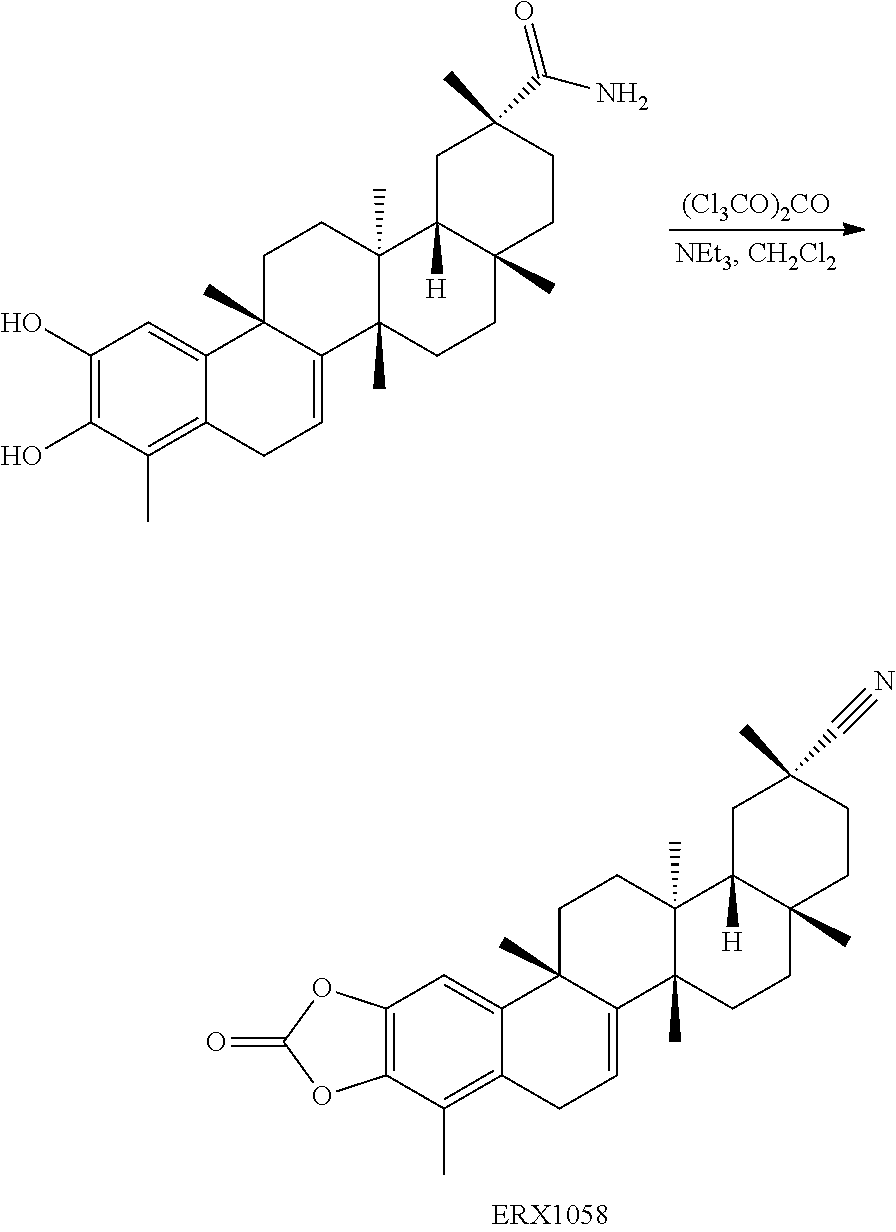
C12=C(C(C)=C3C(=C1)C1(C)C(=CC3)C3(C)C(C)(CC1)C1([H])C(C)(CC3)CCC(C)(C#N)C1)OC(=O)O2.C1(O)=C(O)C(C)=C2C(=C1)C1(C)C(=CC2)C2(C)C(C)(CC1)C1([H])C(C)(CC2)CCC(C)(C(N)=O)C1.[(Cl3CO)2CO]
